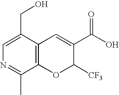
C1=C(CO)C2=C(C(C)=N1)OC([CF3])C(C(=O)O)=C2
